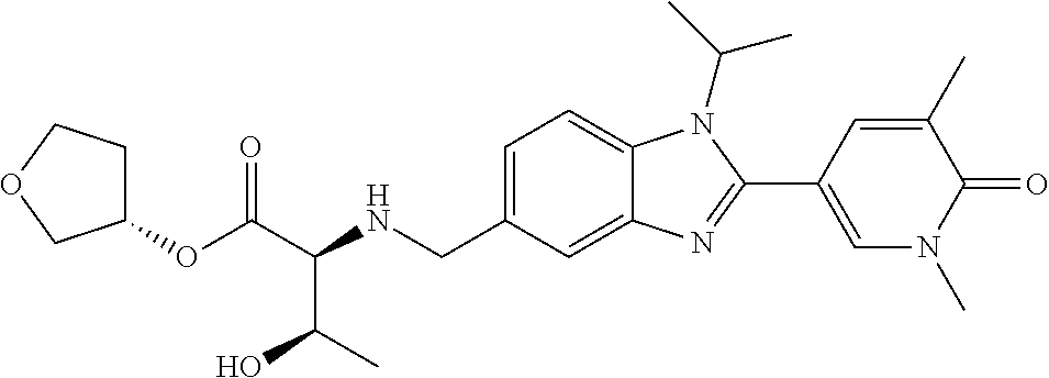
C1(OC(C(NCC2=CC=C3C(=C2)N=C(C2=CN(C)C(=O)C(C)=C2)N3C(C)C)C(O)C)=O)CCOC1
